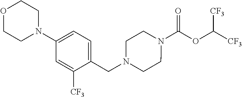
N1(C(OC([CF3])[CF3])=O)CCN(CC2=CC=C(N3CCOCC3)C=C2[CF3])CC1
